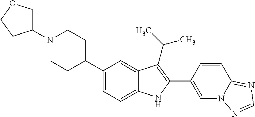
N1(C2COCC2)CCC(C2=CC=C3C(=C2)C(C(C)C)=C(C2=CN4C(=NC=N4)C=C2)N3)CC1
